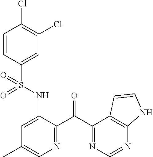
C1=CC(S(NC2=CC(C)=CN=C2C(C2=NC=NC3=C2C=CN3)=O)(=O)=O)=CC(Cl)=C1Cl
